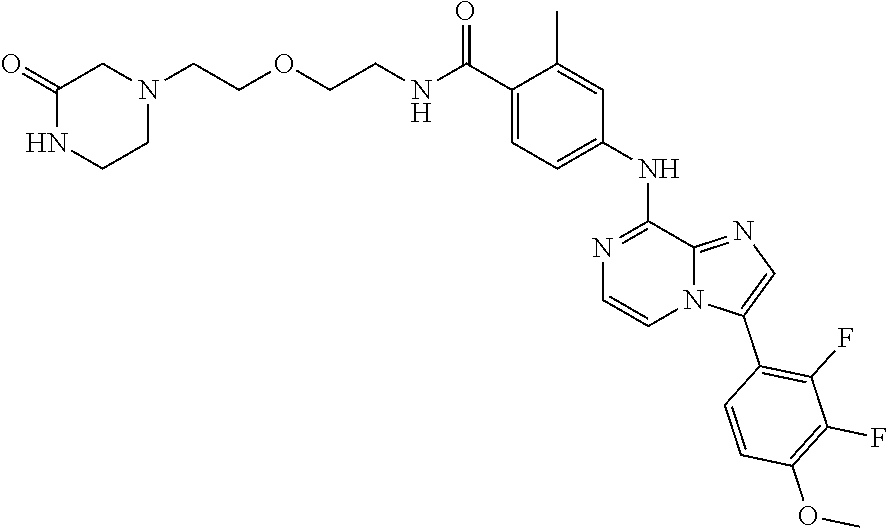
C12=NC=C(C3=C(F)C(F)=C(OC)C=C3)N1C=CN=C2NC1=CC=C(C(NCCOCCN2CC(=O)NCC2)=O)C(C)=C1
